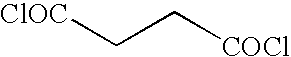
[ClOC]CC[COCl]
